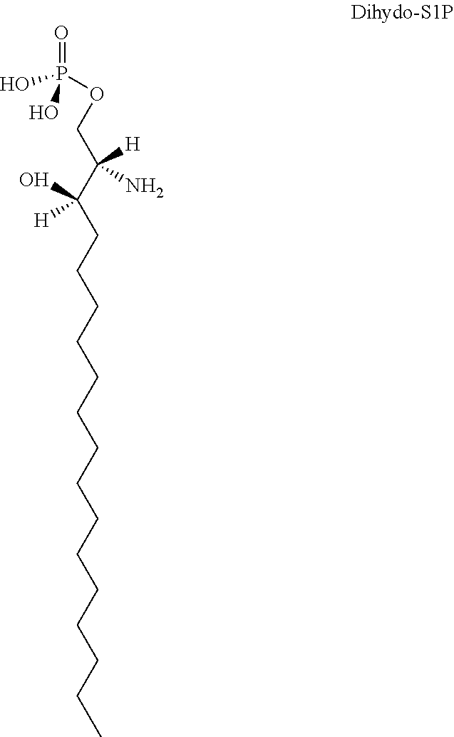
OP(OCC([H])(N)C(O)([H])CCCCCCCCCCCCCCC)(=O)O
